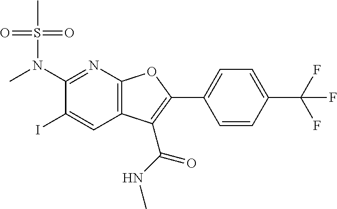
C1(N(C)S(C)(=O)=O)=NC2=C(C=C1I)C(C(NC)=O)=C(C1=CC=C(C(F)(F)F)C=C1)O2
